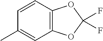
C12=C(C=CC(C)=C1)OC(F)(F)O2
